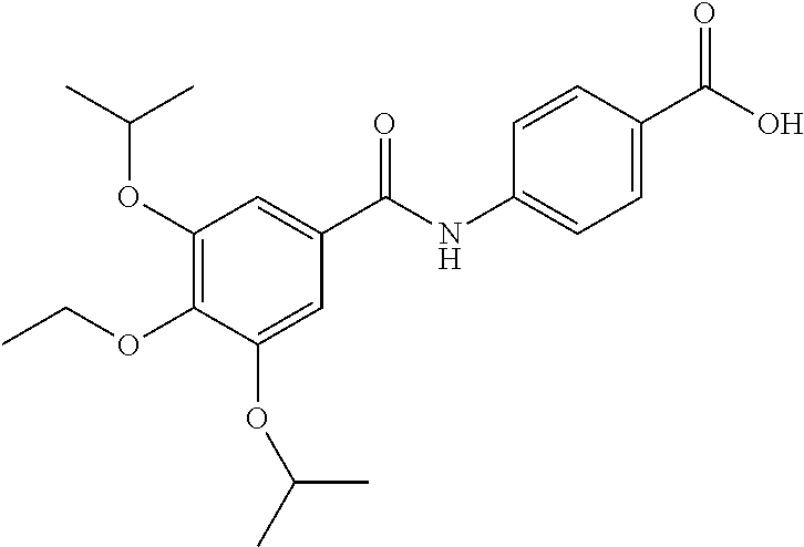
C1(OC(C)C)=C(OCC)C(OC(C)C)=CC(C(=O)NC2=CC=C(C(O)=O)C=C2)=C1
